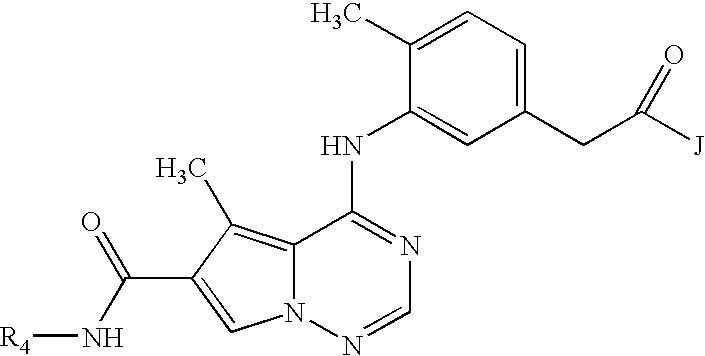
C1=C(C)C(NC2=NC=NN3C2=C(C)C(C(=O)N[R4])=C3)=CC(CC([J])=O)=C1
